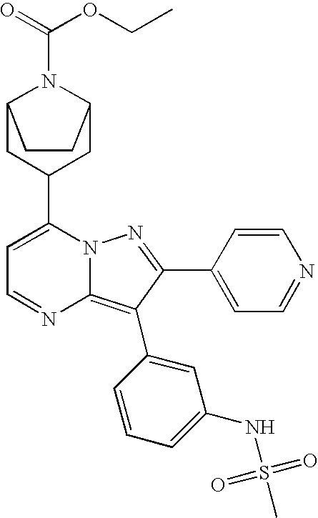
C12CC(C3=CC=NC4=C(C5=CC(NS(C)(=O)=O)=CC=C5)C(C5=CC=NC=C5)=NN34)CC(N1C(OCC)=O)CC2
